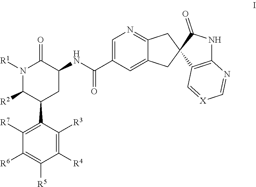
N1([R1])C([R2])C(C2=C([R7])C([R6])=C([R5])C([R4])=C2[R3])CC(NC(=O)C2=CN=C3C(=C2)CC2(C3)C(=O)NC3=C2C=[X]C=N3)C1=O
